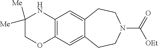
C1([Me])([Me])COC2=C(N1)C=C1C(=C2)CCN(C(=O)[OEt])CC1
